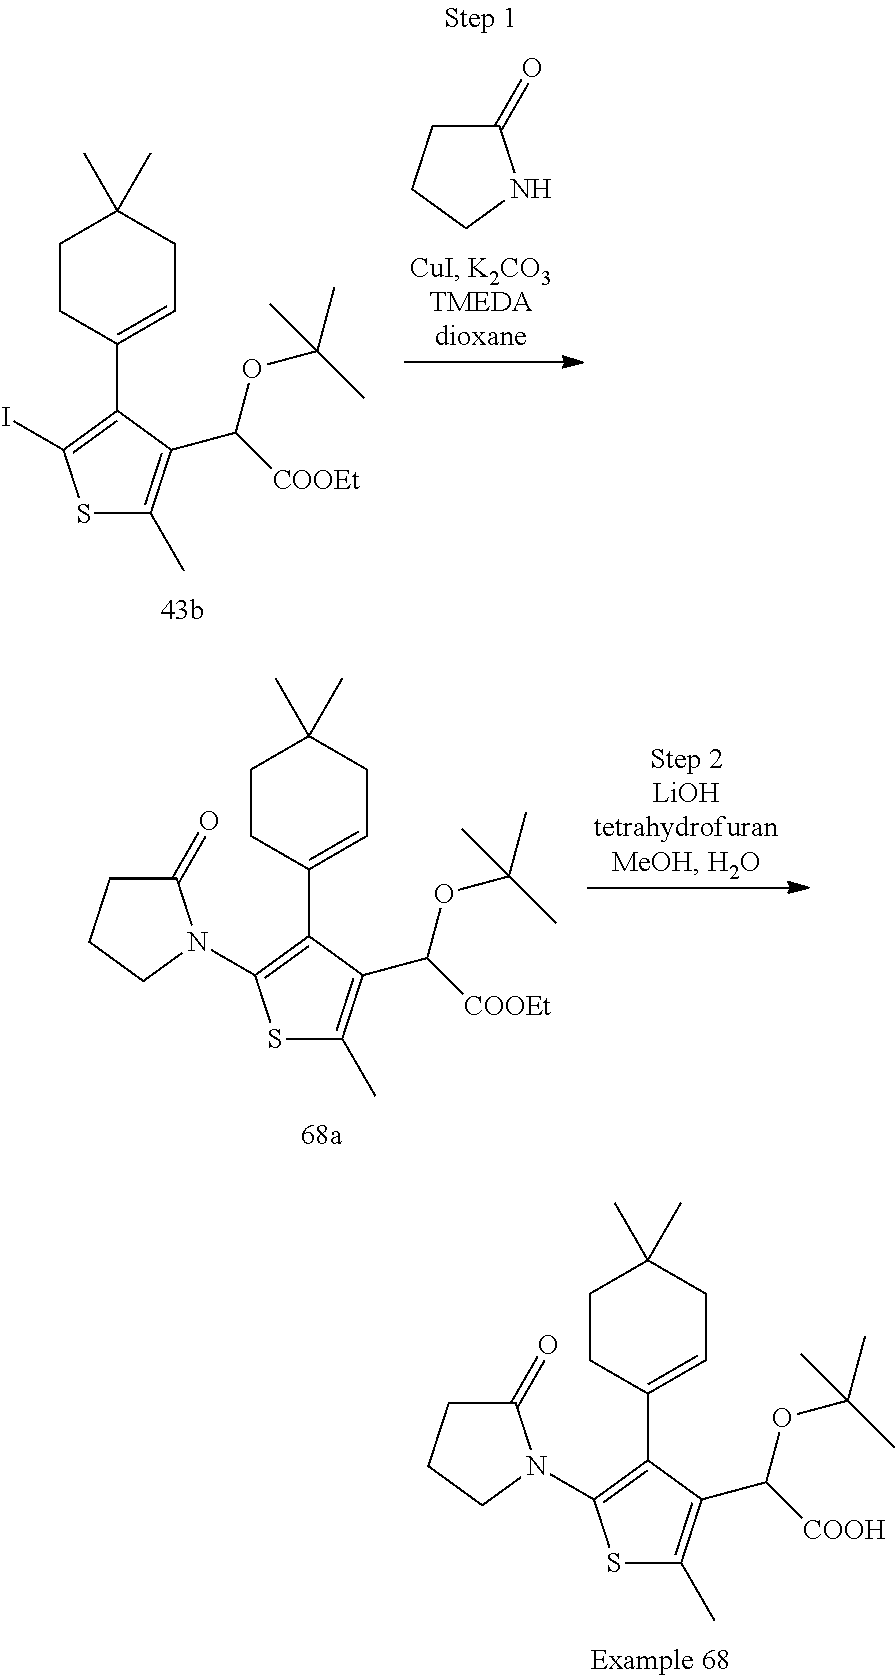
S1C(C)=C(C([COOEt])OC(C)(C)C)C(C2=CCC(C)(C)CC2)=C1I.C1(=O)CCCN1.S1C(C)=C(C([COOEt])OC(C)(C)C)C(C2=CCC(C)(C)CC2)=C1N1C(=O)CCC1.S1C(C)=C(C([COOH])OC(C)(C)C)C(C2=CCC(C)(C)CC2)=C1N1C(=O)CCC1
